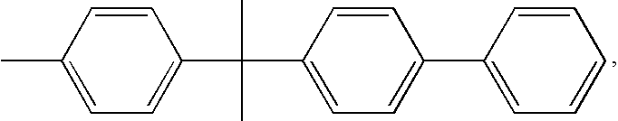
C1=C(C(C2=CC=C(C3=CC=CC=C3)C=C2)(C)C)C=CC(C)=C1
